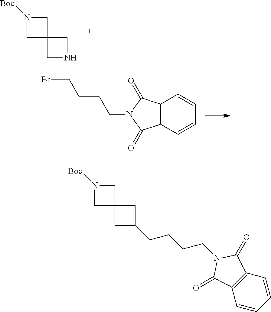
C1N([Boc])CC12CNC2.C12=C(C=CC=C1)C(=O)N(CCCCBr)C2=O.C1=CC=CC2=C1C(=O)N(CCCCC1CC3(C1)CN([Boc])C3)C2=O
